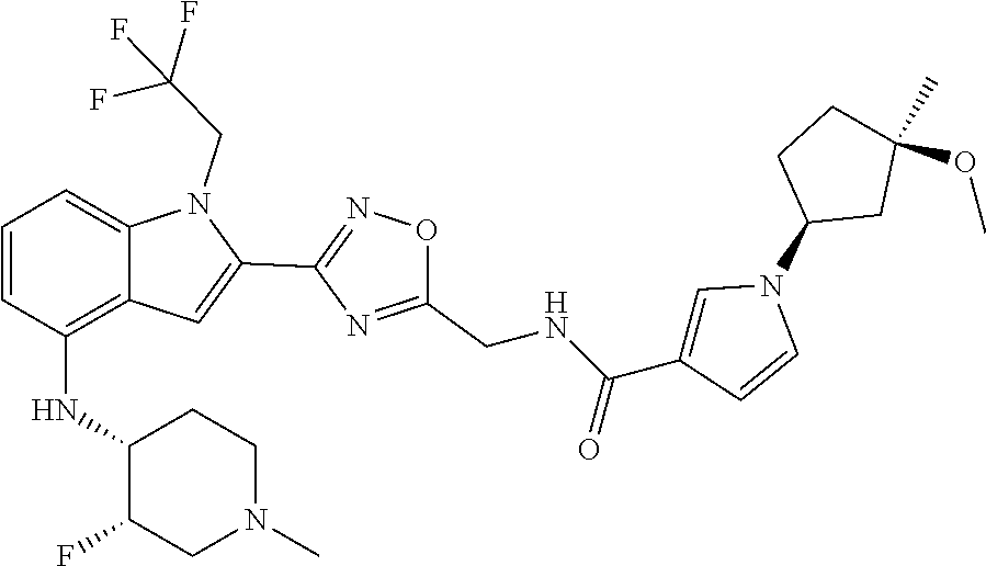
C12=C(NC3C(F)CN(C)CC3)C=CC=C1N(CC(F)(F)F)C(C1=NOC(CNC(C3=CN(C4CC(C)(OC)CC4)C=C3)=O)=N1)=C2
